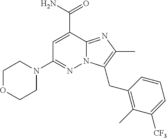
C1=C(C(=O)N)C2=NC(C)=C(CC3=C(C)C([CF3])=CC=C3)N2N=C1N1CCOCC1
